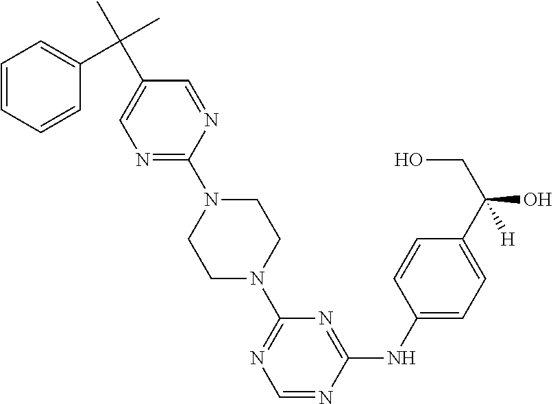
C1=C(C(C)(C)C2=CC=CC=C2)C=NC(N2CCN(C3=NC=NC(NC4=CC=C(C(CO)(O)[H])C=C4)=N3)CC2)=N1
